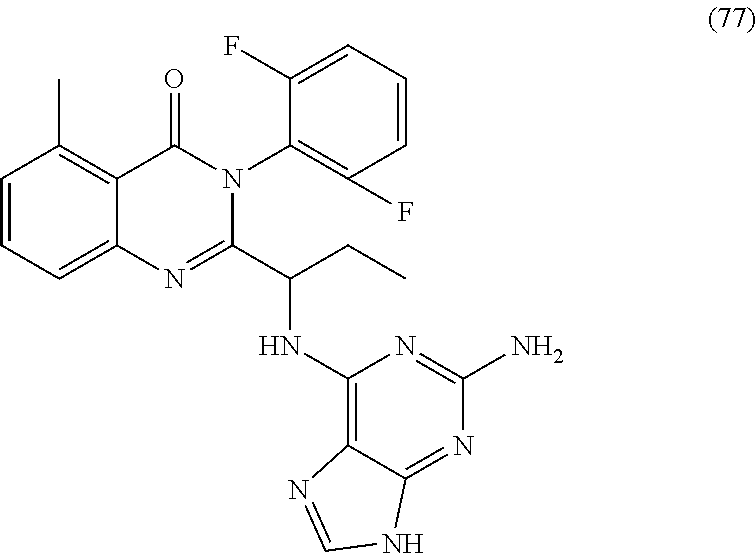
C1=CC=C2C(=C1C)C(=O)N(C1=C(F)C=CC=C1F)C(C(NC1=C3C(=NC(N)=N1)NC=N3)CC)=N2
